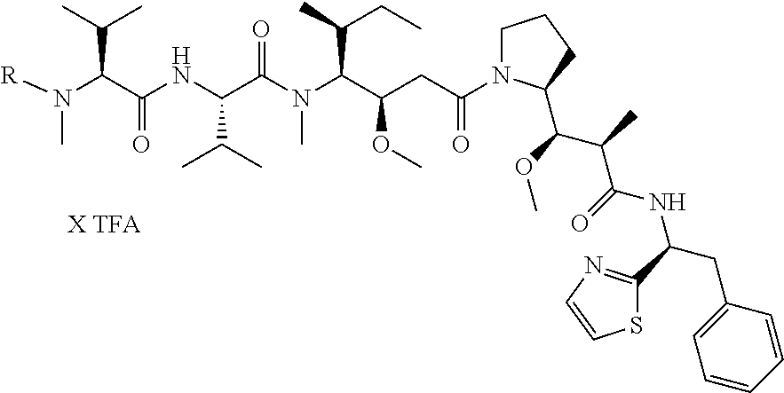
[R]N(C(C(NC(C(N(C(C(CC(N1CCCC1C(OC)C(C)C(=O)NC(CC1=CC=CC=C1)C1=NC=CS1)=O)OC)C(C)CC)C)=O)C(C)C)=O)C(C)C)C
